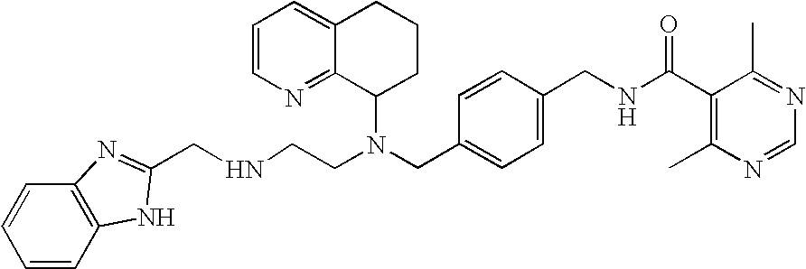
N(CC1=CC=C(CNC(C2=C(C)N=CN=C2C)=O)C=C1)(C1CCCC2=CC=CN=C12)CCNCC1=NC2=C(C=CC=C2)N1
